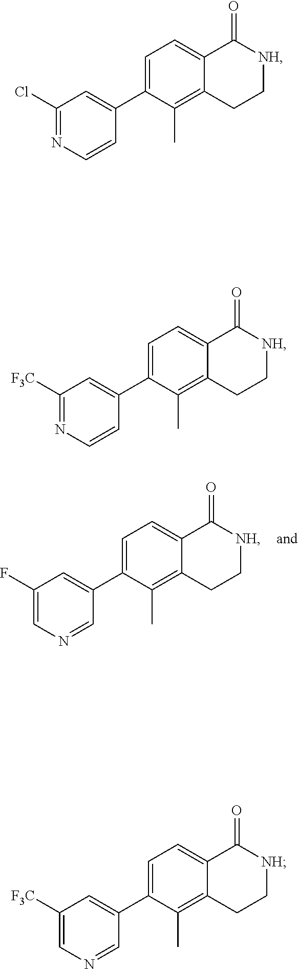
N1=C(Cl)C=C(C2=CC=C3C(=C2C)CC[NH]C3=O)C=C1.N1=C([F3C])C=C(C2=CC=C3C(=C2C)CC[NH]C3=O)C=C1.C1=C(F)C=C(C2=CC=C3C(=C2C)CC[NH]C3=O)C=N1.C1([F3C])=CN=CC(C2=CC=C3C(=C2C)CC[NH]C3=O)=C1
